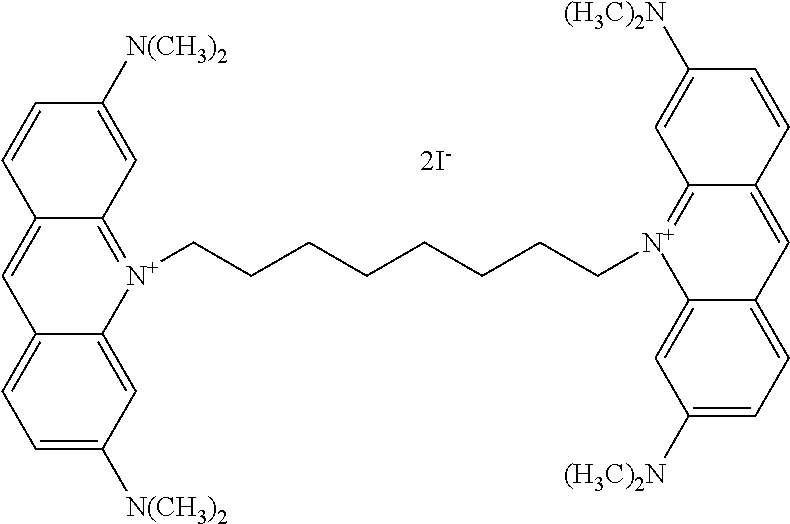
C12=CC=C([N(CH3)2])C=C1[N+](CCCCCCCC[N+]1=C3C(=CC4=CC=C([(H3C)2N])C=C41)C=CC([(H3C)2N])=C3)=C1C(=C2)C=CC([N(CH3)2])=C1
